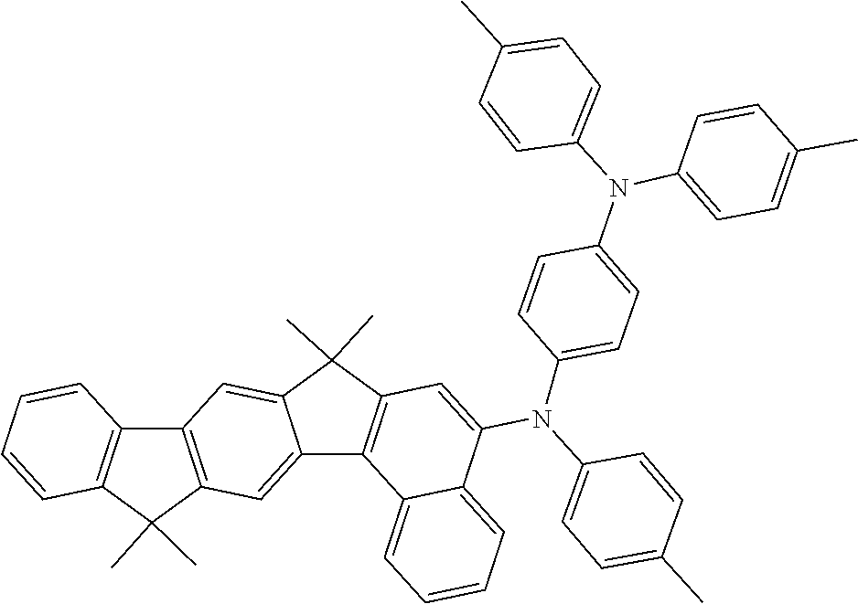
C12=CC=CC=C1C(N(C1=CC=C(N(C3=CC=C(C)C=C3)C3=CC=C(C)C=C3)C=C1)C1=CC=C(C)C=C1)=CC1=C2C2=CC3=C(C4=C(C3(C)C)C=CC=C4)C=C2C1(C)C
